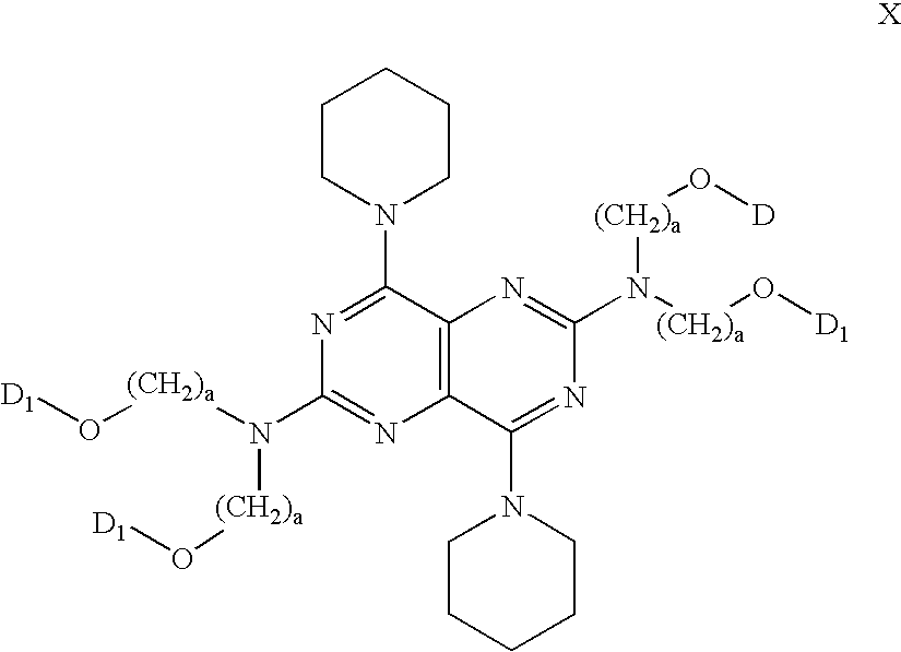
N1=C(N2CCCCC2)C2=C(N=C1N([(CH2)a]O[D1])[(CH2)a]O[D1])C(N1CCCCC1)=NC(N([(CH2)a]O[D1])[(CH2)a]O[D])=N2
